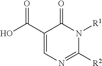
OC(=O)C1=CN=C([R2])N([R1])C1=O
